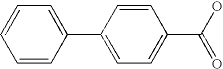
C1=CC(C2=CC=C(C(O)=O)C=C2)=CC=C1
